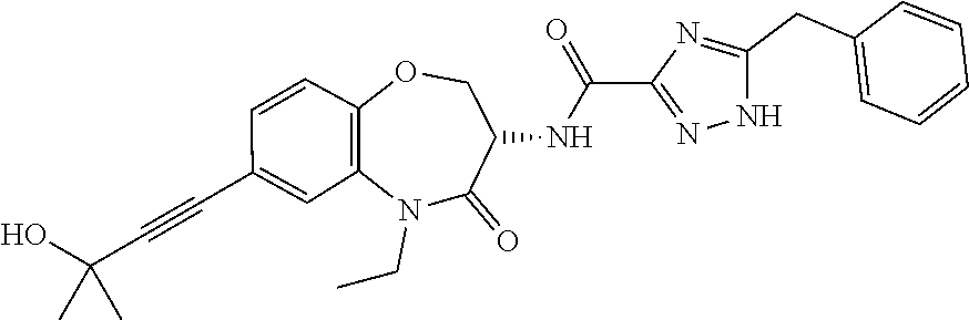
N1(CC)C2=C(C=CC(C#CC(C)(O)C)=C2)OCC(NC(C2=NNC(CC3=CC=CC=C3)=N2)=O)C1=O
